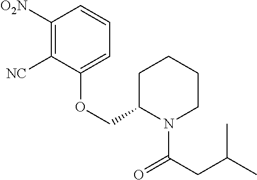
C1([NC])=C([O2N])C=CC=C1OCC1N(C(CC(C)C)=O)CCCC1
